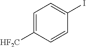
C1=C([HF2C])C=CC(I)=C1
